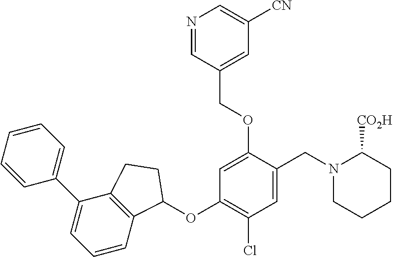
C1=CC=CC=C1C1=CC=CC2=C1CCC2OC1=C(Cl)C=C(CN2CCCCC2[CO2H])C(OCC2=CC([CN])=CN=C2)=C1
